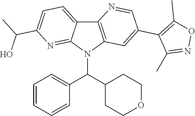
C12=C(N(C(C3CCOCC3)C3=CC=CC=C3)C3=NC(C(C)O)=CC=C13)C=C(C1=C(C)ON=C1C)C=N2
